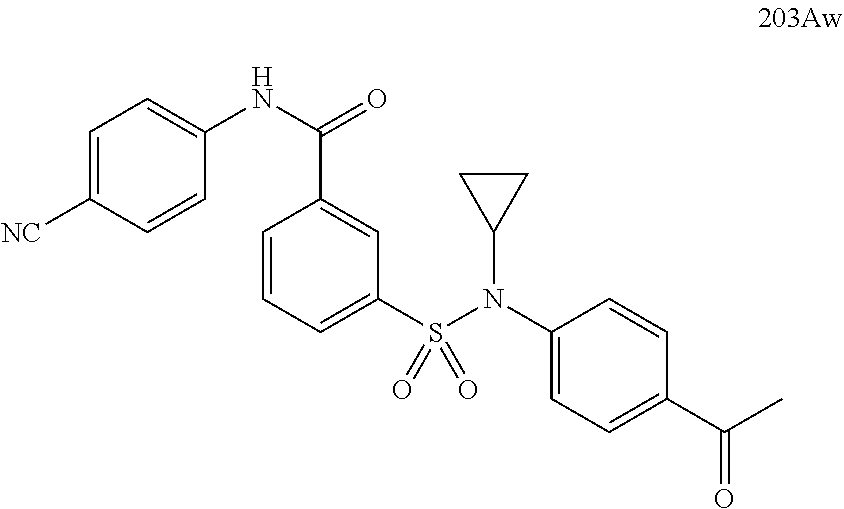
C1=C([NC])C=CC(NC(=O)C2=CC(S(N(C3=CC=C(C(C)=O)C=C3)C3CC3)(=O)=O)=CC=C2)=C1
